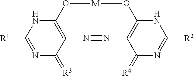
N1=C([R1])NC2=C(C1=[R3])N#NC1=C(O[M]O2)NC([R2])=NC1=[R4]
